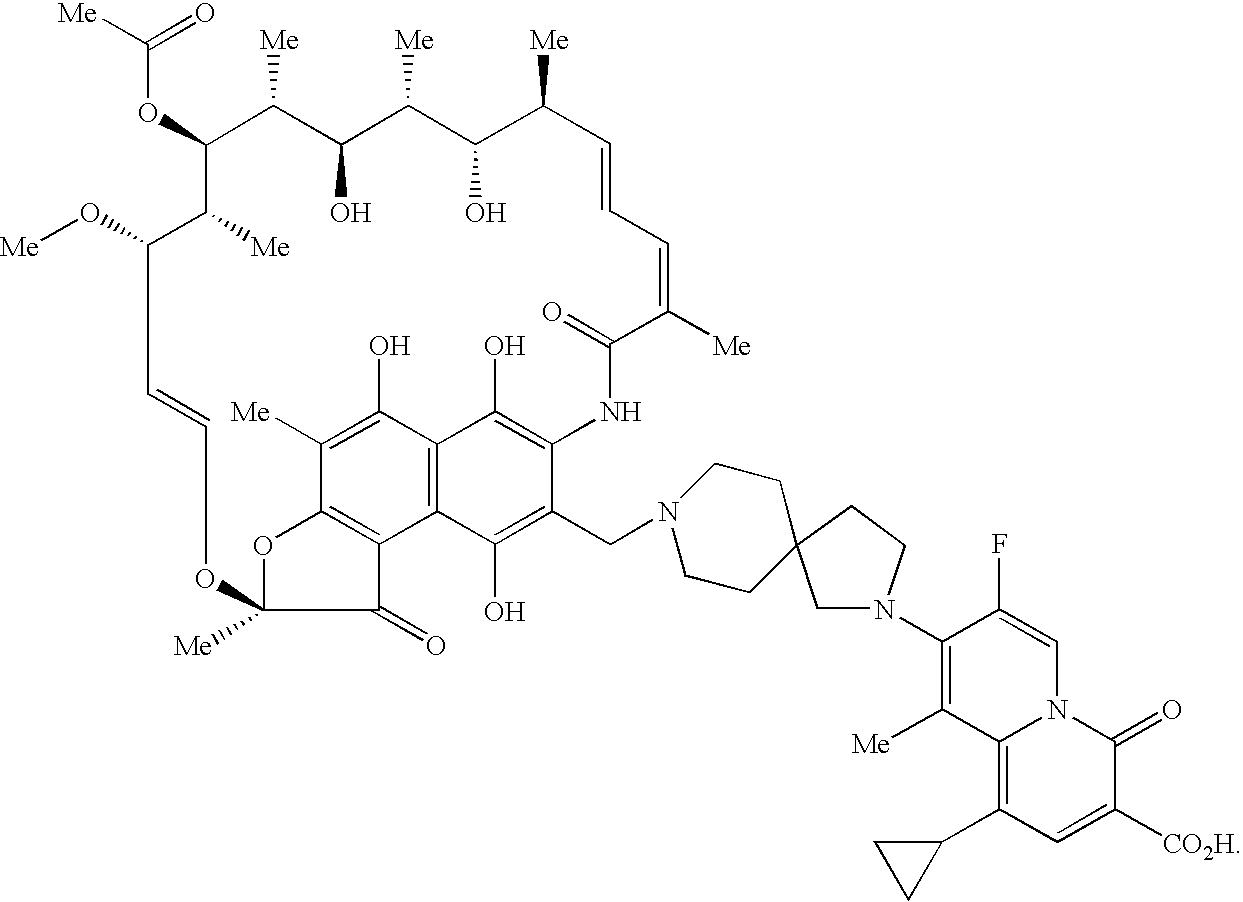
C1=CC=C([Me])C(=O)NC2=C(O)C3=C(C4=C(OC([Me])(OC=CC(O[Me])C([Me])C(OC([Me])=O)C([Me])C(O)C([Me])C(O)C1[Me])C4=O)C([Me])=C3O)C(O)=C2CN1CCC2(CN(C3=C([Me])C4=C(C5CC5)C=C([CO2H])C(=O)N4C=C3F)CC2)CC1
